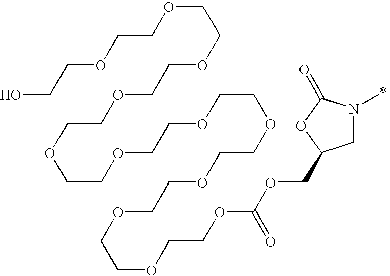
C1N(C)C(=O)OC1COC(OCCOCCOCCOCCOCCOCCOCCOCCOCCOCCOCCOCCO)=O
